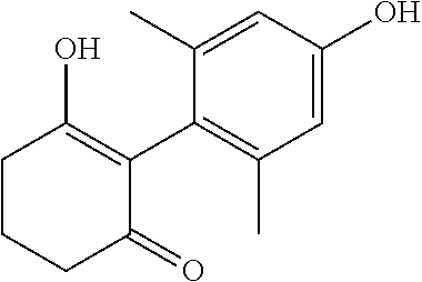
C1CCC(=O)C(C2=C(C)C=C(O)C=C2C)=C1O
